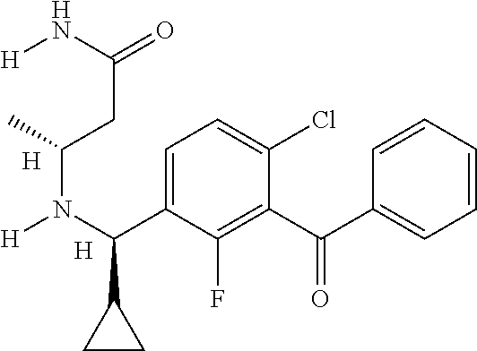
[H].[H].C1=C(C(N([H])C(C)CC(=O)N[H])C2CC2)C(F)=C(C(=O)C2=CC=CC=C2)C(Cl)=C1
